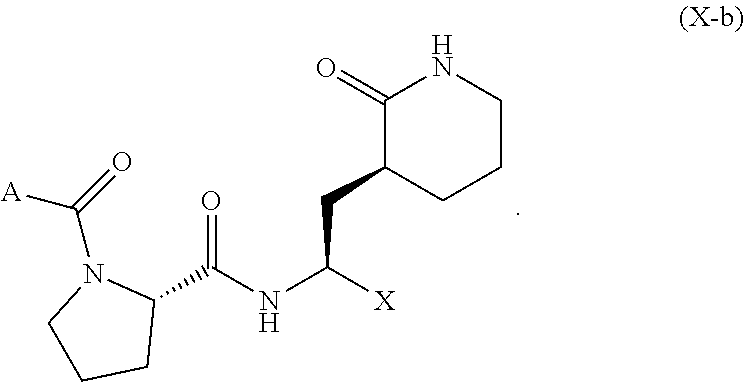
C1(C(NC([X])CC2CCCNC2=O)=O)N(C(=O)[A])CCC1
